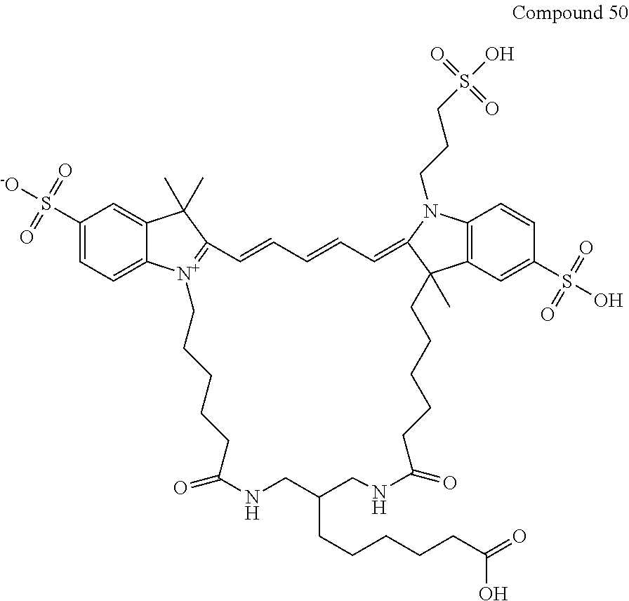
C1(S([-O])(=O)=O)=CC=C2C(=C1)C(C)(C)C1=[N+]2CCCCCC(=O)NCC(CCCCCC(=O)O)CNC(=O)CCCCCC2(C)C3=C(C=CC(S(O)(=O)=O)=C3)N(CCCS(O)(=O)=O)C2=CC=CC=C1
